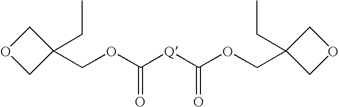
C1(COC([Q]C(OCC2(CC)COC2)=O)=O)(CC)COC1
